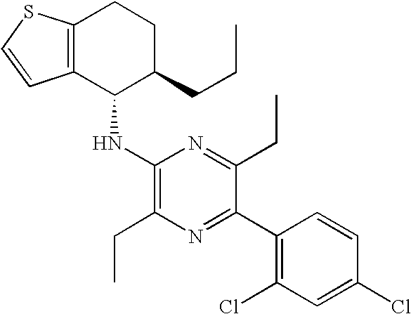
C1(NC2C(CCC)CCC3=C2C=CS3)=C(CC)N=C(C2=C(Cl)C=C(Cl)C=C2)C(CC)=N1
